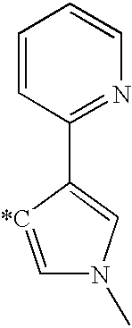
C1=CC(C2=CN(C)C=[*C]2)=NC=C1
